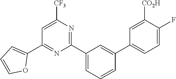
C1(C2=CC=CO2)=NC(C2=CC=CC(C3=CC=C(F)C([CO2H])=C3)=C2)=NC([CF3])=C1
